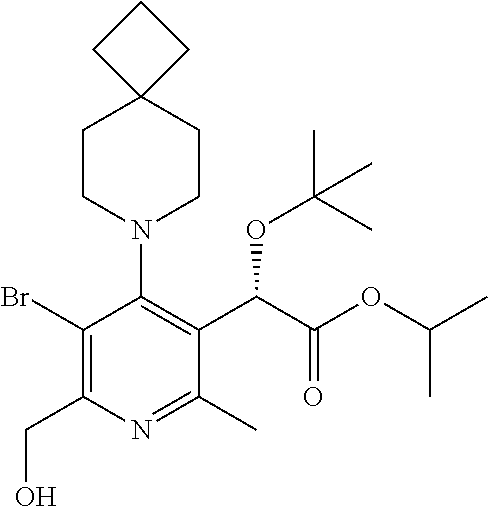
BrC1=C(CO)N=C(C)C(C(C(OC(C)C)=O)OC(C)(C)C)=C1N1CCC2(CC1)CCC2
